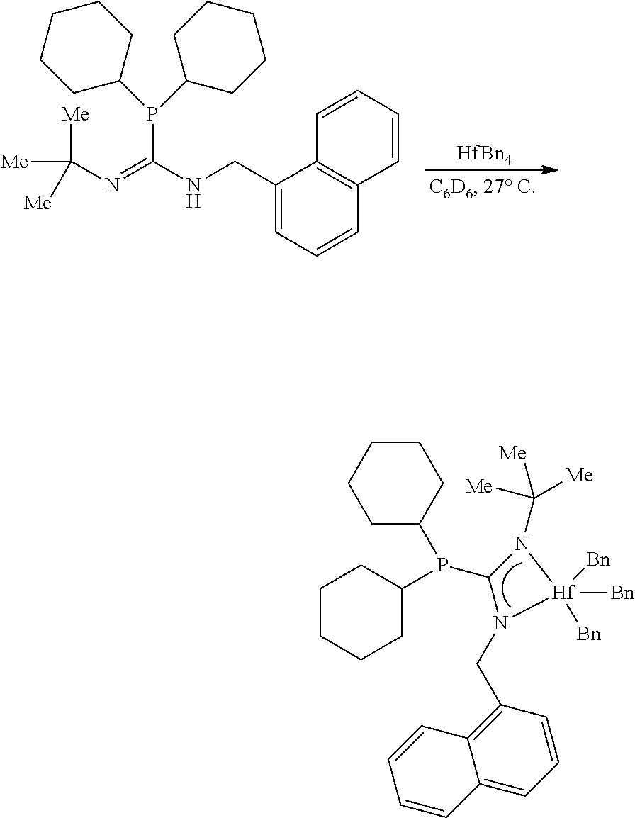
[HfBn4].C1(CNC(=NC([Me])([Me])[Me])P(C2CCCCC2)C2CCCCC2)=CC=CC2=C1C=CC=C2.C1(P(C2CCCCC2)C2CCCCC2)N(C([Me])([Me])[Me])[Hf]([Bn])([Bn])([Bn])N1CC1=C2C(=CC=C1)C=CC=C2
